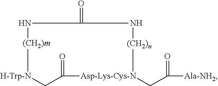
N1[(CH2)m][H-Trp-N]CC(=O)[Asp-Lys-Cys-N](CC([Ala-NH2])=O)[(CH2)n]NC1=O
